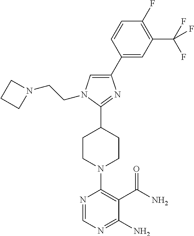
C1(C2=CC(C(F)(F)F)=C(F)C=C2)=CN(CCN2CCC2)C(C2CCN(C3=C(C(N)=O)C(N)=NC=N3)CC2)=N1
